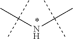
N(C(C)(C)C)C(C)(C)C
